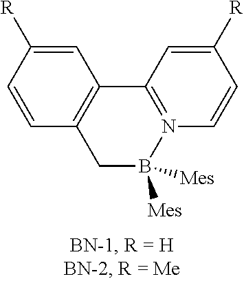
C1=C([R])C=CC2=C1C1=N(B([Mes])([Mes])C2)C=CC([R])=C1
